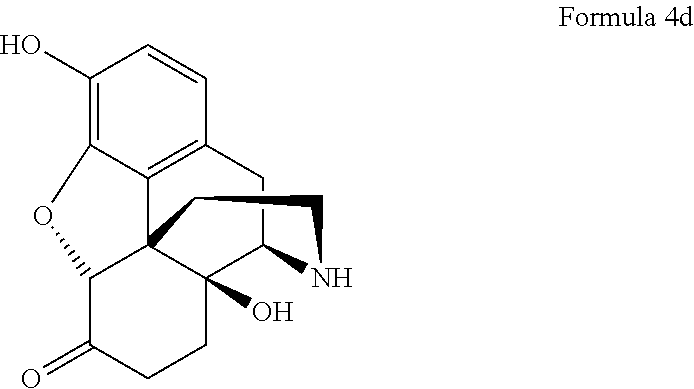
C1(O)=C2C3=C(C=C1)CC1C4(O)C3(C(C(=O)CC4)O2)CCN1
